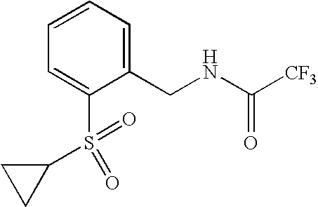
C1=C(S(C2CC2)(=O)=O)C(CNC([CF3])=O)=CC=C1
